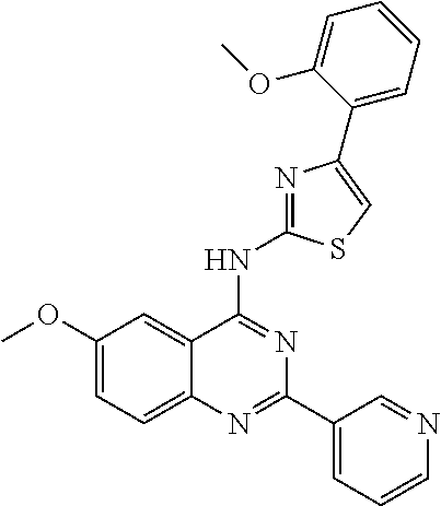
C1(OC)=CC=C2C(=C1)C(NC1=NC(C3=CC=CC=C3OC)=CS1)=NC(C1=CC=CN=C1)=N2
